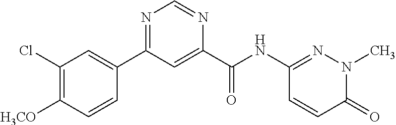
C1(Cl)=C([H3CO])C=CC(C2=NC=NC(C(NC3=NN(C)C(=O)C=C3)=O)=C2)=C1
